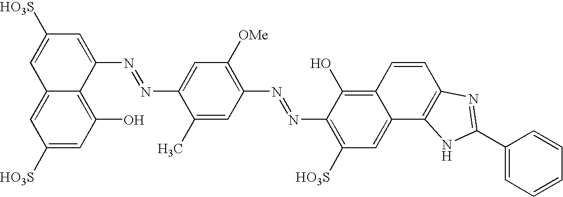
C1([HO3S])=CC(O)=C2C(=C1)C=C([HO3S])C=C2N=NC1=CC([OMe])=C(N=NC2=C([HO3S])C=C3C(=C2O)C=CC2=C3NC(C3=CC=CC=C3)=N2)C=C1C
